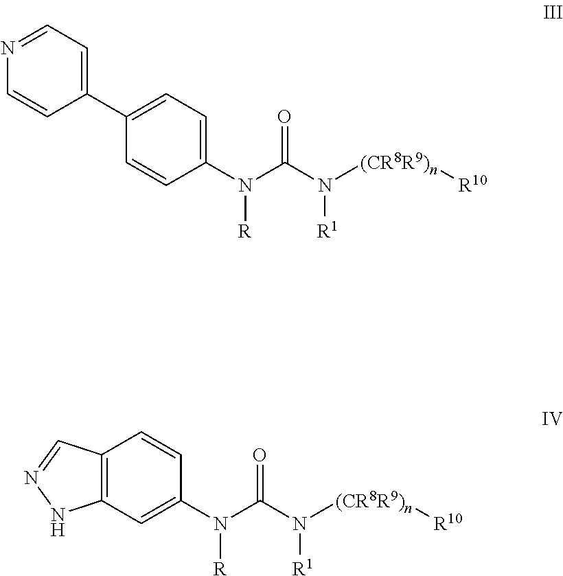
C1=NC=CC(C2=CC=C(N(C(N([(CR8R9)n][R10])[R1])=O)[R])C=C2)=C1.C12=C(C=C(N(C(N([R1])[(CR8R9)n][R10])=O)[R])C=C1)NN=C2
